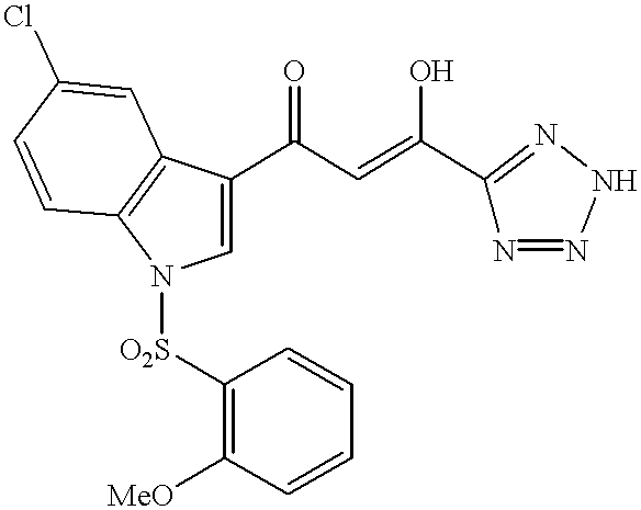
C1=C(C(C=C(C2=NNN=N2)O)=O)C2=C(N1[O2S]C1=C([MeO])C=CC=C1)C=CC(Cl)=C2
